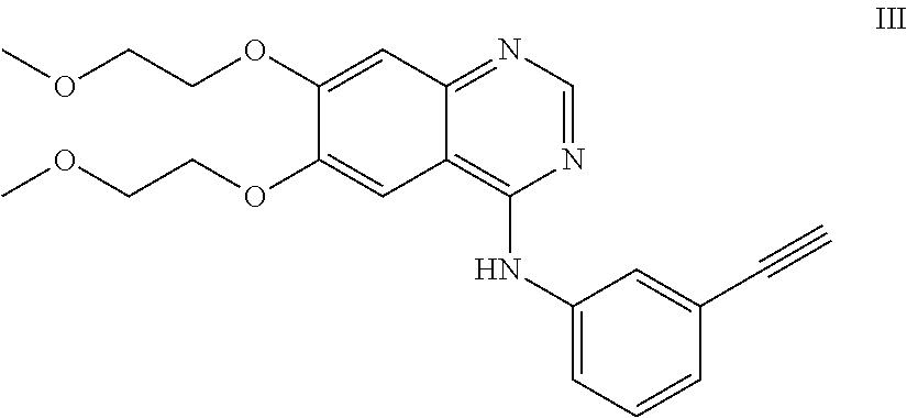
N1=CN=C2C(=C1NC1=CC=CC(C#C)=C1)C=C(OCCOC)C(OCCOC)=C2
